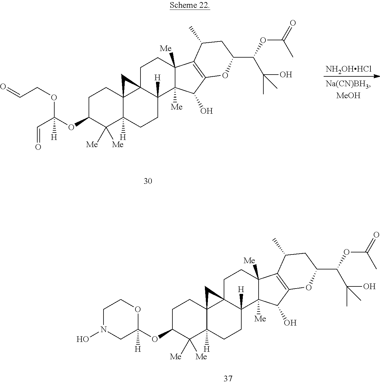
C1C(OC(OCC=O)(C=O)[H])C([Me])([Me])C2([H])C3(C1)C1(C([H])(CC2)C2([Me])C([Me])(CC1)C1=C(C2O)OC(C(OC(=O)C)C(O)(C)C)CC1C)C3.[NH2OHHCl].C1C(OC2([H])OCCN(O)C2)C([Me])([Me])C2([H])C3(C1)C1(C([H])(CC2)C2([Me])C([Me])(CC1)C1=C(C2O)OC(C(OC(=O)C)C(O)(C)C)CC1C)C3
